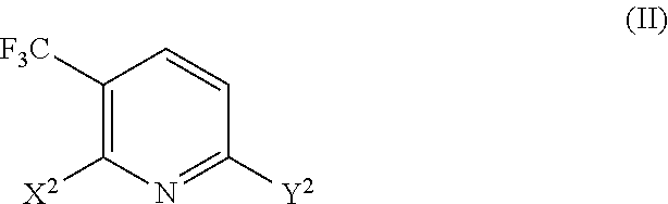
C1([F3C])=C([X2])N=C([Y2])C=C1
